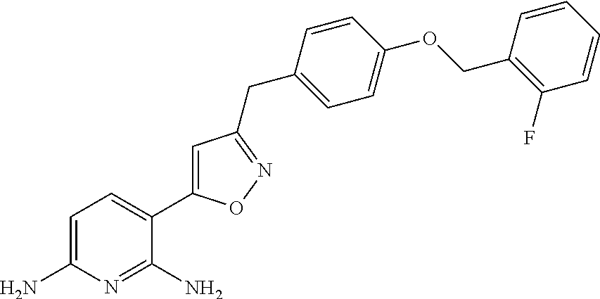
C1=C(N)N=C(N)C(C2=CC(CC3=CC=C(OCC4=C(F)C=CC=C4)C=C3)=NO2)=C1
